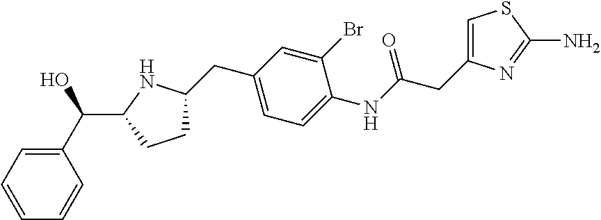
C1(C(O)C2NC(CC3=CC=C(NC(CC4=CSC(N)=N4)=O)C(Br)=C3)CC2)=CC=CC=C1
